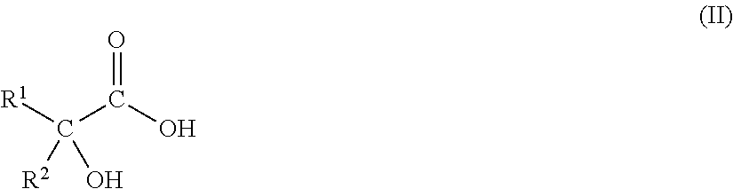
OC(C([R1])(O)[R2])=O
